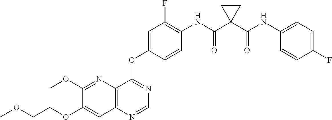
C12=C(N=CN=C1OC1=CC(F)=C(NC(C3(C(NC4=CC=C(F)C=C4)=O)CC3)=O)C=C1)C=C(OCCOC)C(OC)=N2
